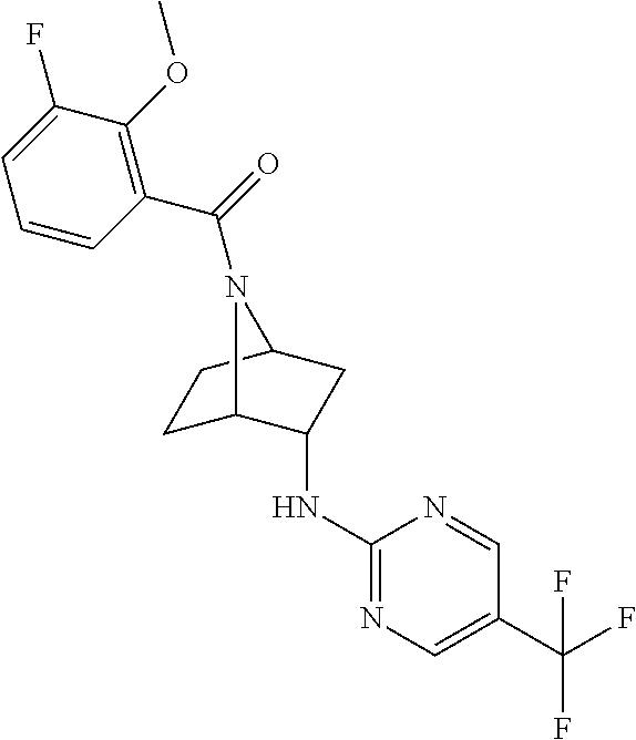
C1C2C(NC3=NC=C(C(F)(F)F)C=N3)CC(C1)N2C(=O)C1=C(OC)C(F)=CC=C1
